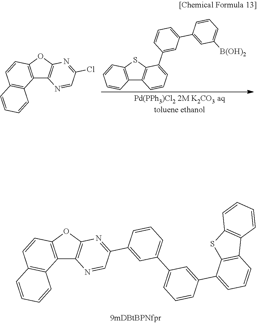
C12=C(OC3=C1N=CC(Cl)=N3)C=CC1=C2C=CC=C1.C12=C(SC3=C1C=CC=C3C1=CC(C3=CC([B(OH)2])=CC=C3)=CC=C1)C=CC=C2.C12=C(OC3=C1N=CC(C1=CC(C4=CC=CC(C5=CC=CC6=C5SC5=C6C=CC=C5)=C4)=CC=C1)=N3)C=CC1=C2C=CC=C1
